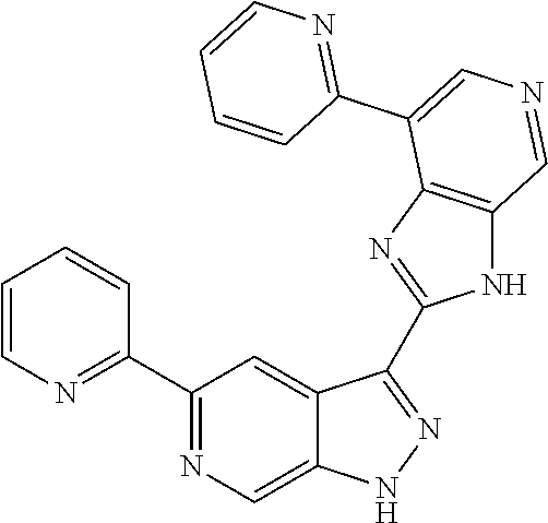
C1(C2=NC=CC=C2)=NC=C2C(=C1)C(C1=NC3=C(N1)C=NC=C3C1=NC=CC=C1)=NN2
